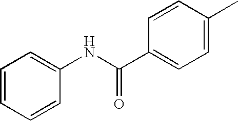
C1=CC=CC(NC(C2=CC=C(C)C=C2)=O)=C1
